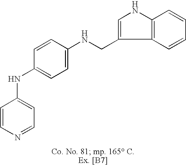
C1=CN=CC=C1NC1=CC=C(NCC2=CNC3=C2C=CC=C3)C=C1
